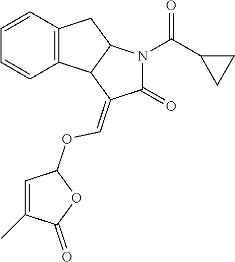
C12=C(C=CC=C1)CC1C2C(=COC2C=C(C)C(=O)O2)C(=O)N1C(C1CC1)=O
